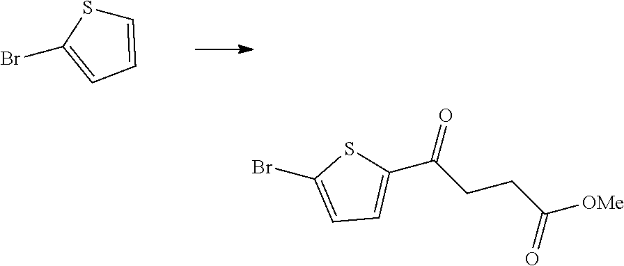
C1=CC=C(Br)S1.C1=C(Br)SC(C(CCC([OMe])=O)=O)=C1
